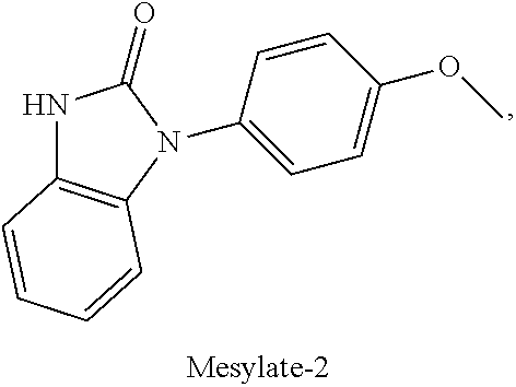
N1C2=C(N(C3=CC=C(OC)C=C3)C1=O)C=CC=C2
